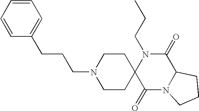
C(N1C2(C(=O)N3C(C1=O)CCC3)CCN(CCCC1=CC=CC=C1)CC2)CC
